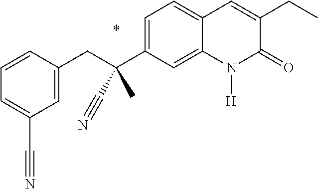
C(C1=CC(C#N)=CC=C1)C(C1=CC=C2C(=C1)N([H])C(=O)C(CC)=C2)(C)C#N
